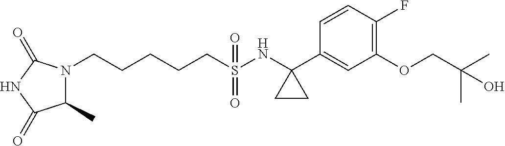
C(S(NC1(C2=CC(OCC(C)(C)O)=C(F)C=C2)CC1)(=O)=O)CCCCN1C(C)C(=O)NC1=O
